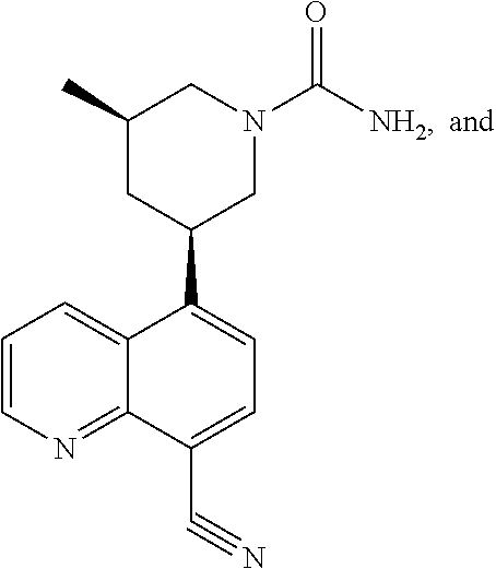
C1=CN=C2C(=C1)C(C1CN(C(=O)[NH2])CC(C)C1)=CC=C2C#N
